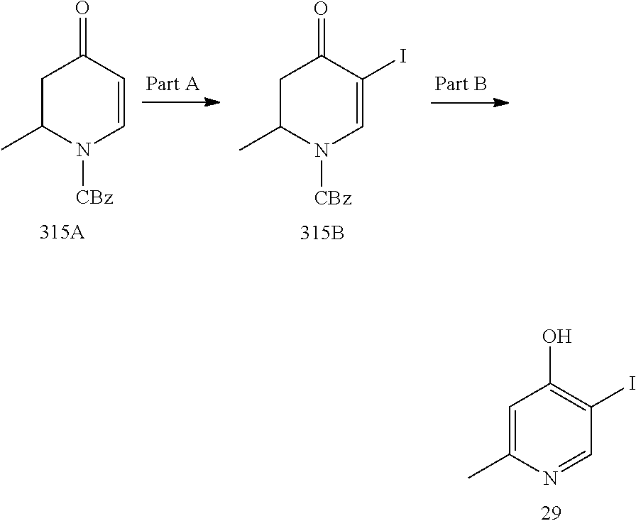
C1C(C)N([CBz])C=CC1=O.C1C(C)N([CBz])C=C(I)C1=O.C1=C(C)N=CC(I)=C1O
